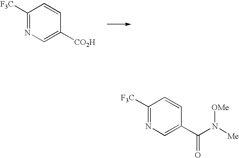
C1=CC([CO2H])=CN=C1[F3C].N(C(C1=CN=C([F3C])C=C1)=O)([Me])[OMe]
